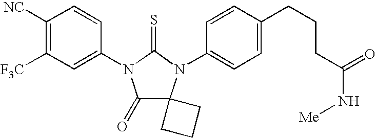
C1([NC])=C([F3C])C=C(N2C(=O)C3(N(C4=CC=C(CCCC(N[Me])=O)C=C4)C2=S)CCC3)C=C1
